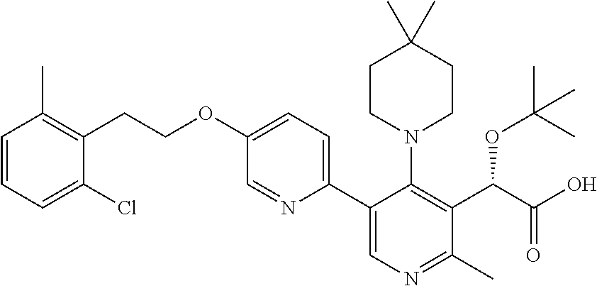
C1=CC=C(Cl)C(CCOC2=CC=C(C3=CN=C(C)C(C(C(O)=O)OC(C)(C)C)=C3N3CCC(C)(C)CC3)N=C2)=C1C
